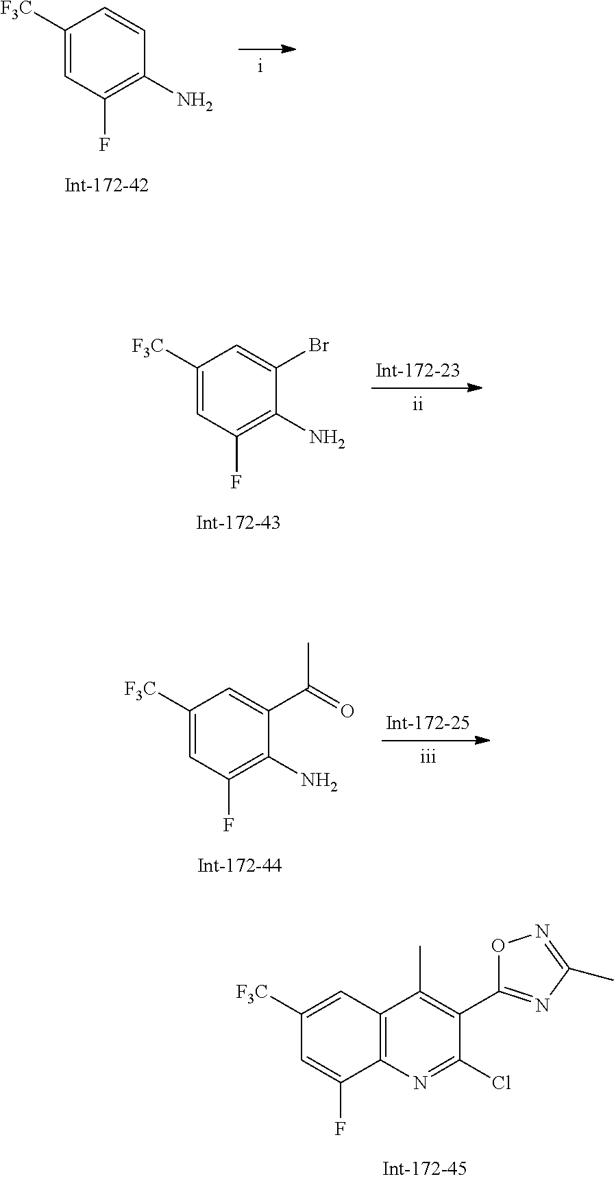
C1([F3C])=CC(F)=C(N)C=C1.C1([F3C])=CC(F)=C(N)C(Br)=C1.C1([F3C])=CC(F)=C(N)C(C(=O)C)=C1.C1([F3C])=CC2=C(C(F)=C1)N=C(Cl)C(C1=NC(C)=NO1)=C2C
